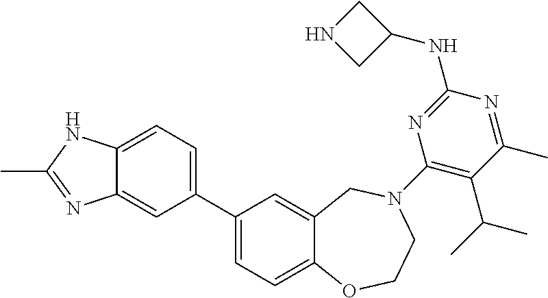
C1(C2=CC=C3C(=C2)N=C(C)N3)=CC=C2C(=C1)CN(C1=C(C(C)C)C(C)=NC(NC3CNC3)=N1)CCO2
